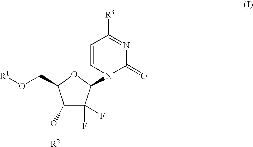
C1(O[R2])C(F)(F)C(N2C(=O)N=C([R3])C=C2)OC1CO[R1]
